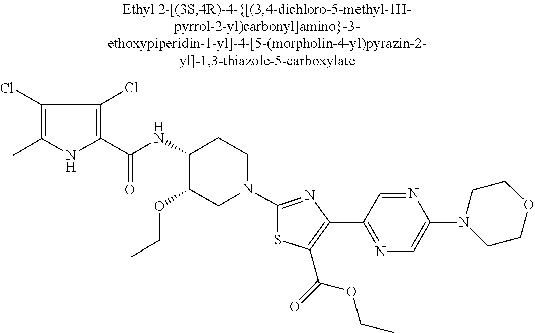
C1(Cl)=C(C)NC(C(=O)NC2C(OCC)CN(C3=NC(C4=NC=C(N5CCOCC5)N=C4)=C(C(=O)OCC)S3)CC2)=C1Cl
